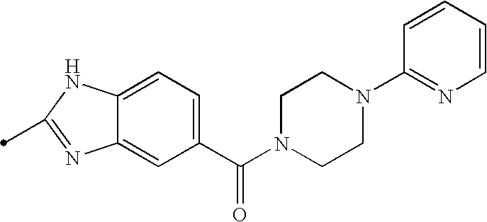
C1(C(N2CCN(C3=NC=CC=C3)CC2)=O)=CC=C2C(=C1)N=C(C)N2
